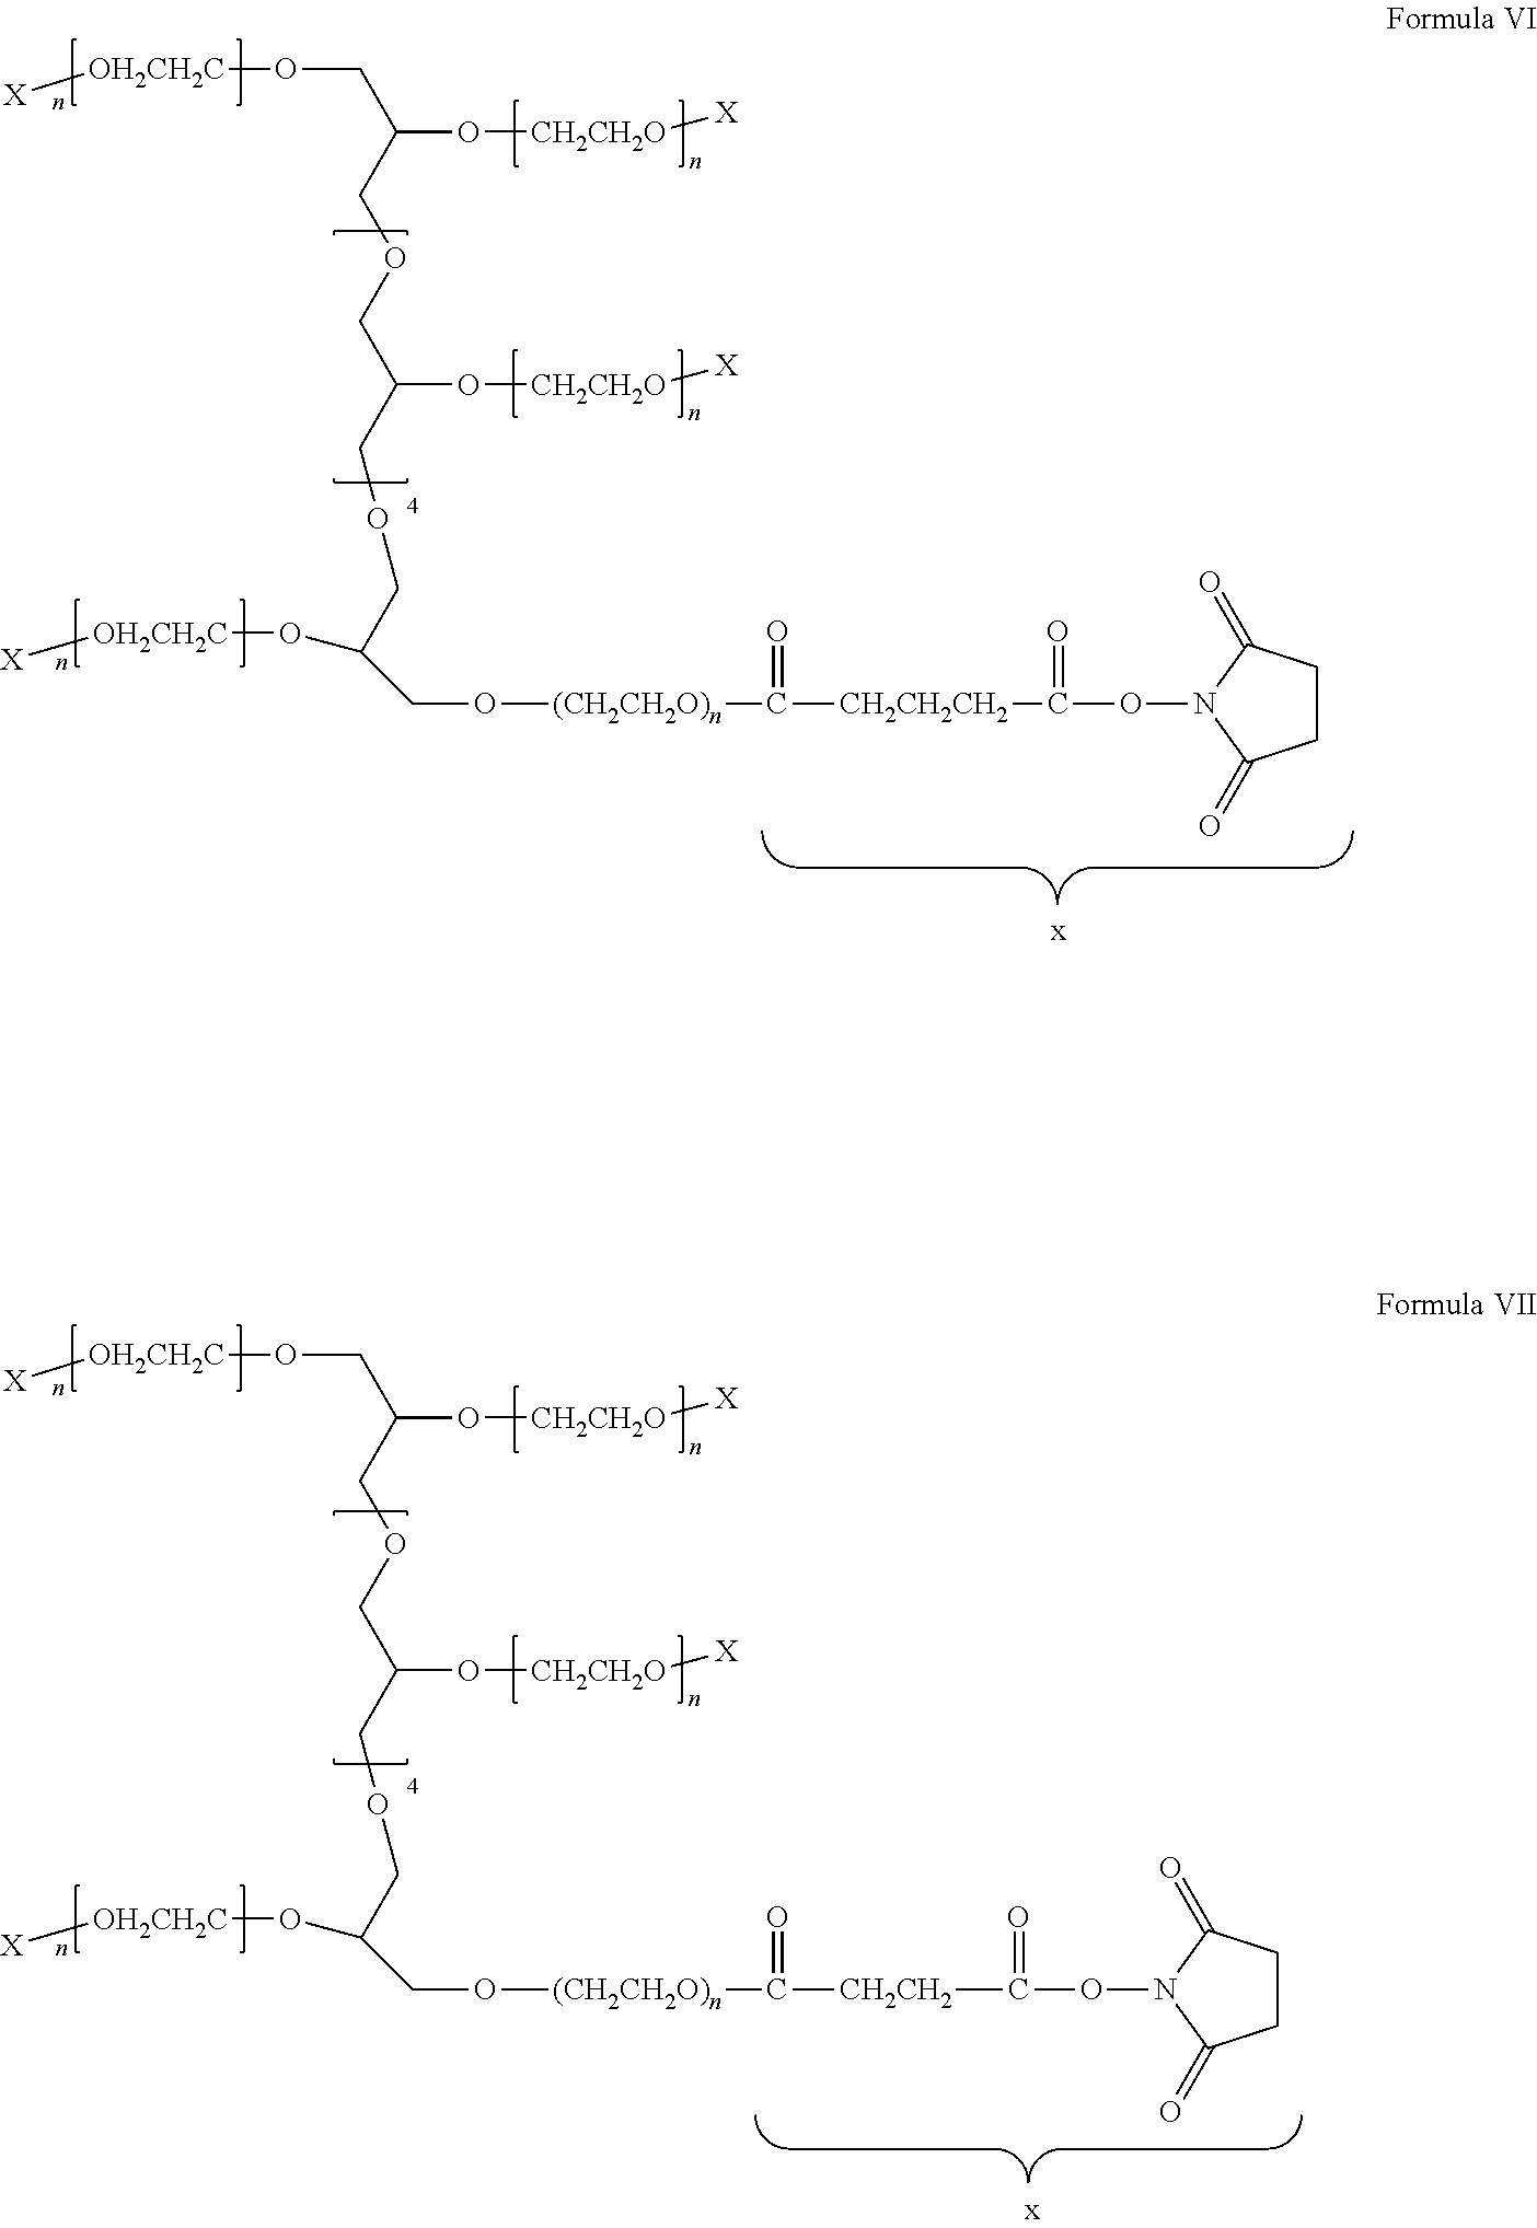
C(C(COCC(COCC(O[OH2CH2C][X])CO[(CH2CH2O)n]C(=O)[CH2CH2CH2]C(=O)ON1C(=O)CCC1=O)O[CH2CH2O][X])O[CH2CH2O][X])O[OH2CH2C][X].C(C(COCC(COCC(O[OH2CH2C][X])CO[(CH2CH2O)n]C(=O)[CH2CH2]C(=O)ON1C(=O)CCC1=O)O[CH2CH2O][X])O[CH2CH2O][X])O[OH2CH2C][X]
